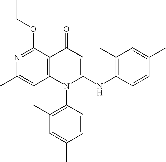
C1(C)=CC2=C(C(OCC)=N1)C(=O)C=C(NC1=C(C)C=C(C)C=C1)N2C1=C(C)C=C(C)C=C1
